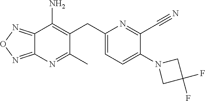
C12=NON=C1N=C(C)C(CC1=CC=C(N3CC(F)(F)C3)C(C#N)=N1)=C2N
